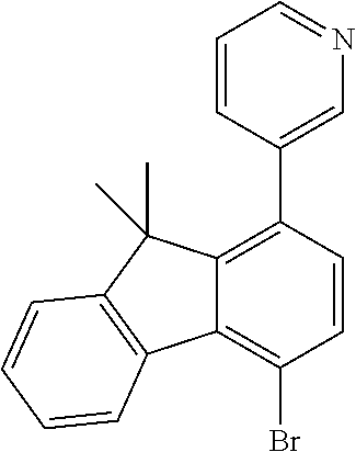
C1=CC(C2=C3C(=C(Br)C=C2)C2=C(C3(C)C)C=CC=C2)=CN=C1
